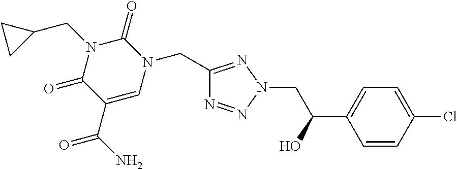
C1(CN2C(=O)N(CC3CC3)C(=O)C(C(N)=O)=C2)=NN(CC(C2=CC=C(Cl)C=C2)O)N=N1
